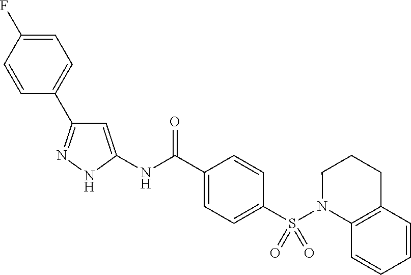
C1(C(NC2=CC(C3=CC=C(F)C=C3)=NN2)=O)=CC=C(S(N2C3=C(CCC2)C=CC=C3)(=O)=O)C=C1
